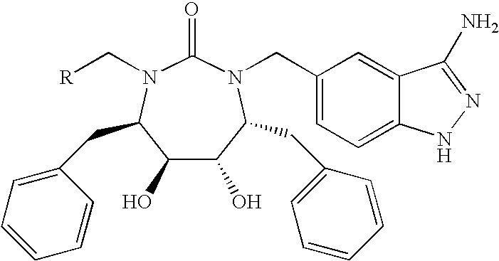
C1(O)C(O)C(CC2=CC=CC=C2)N(CC2=CC=C3C(=C2)C(N)=NN3)C(=O)N(C[R])C1CC1=CC=CC=C1
